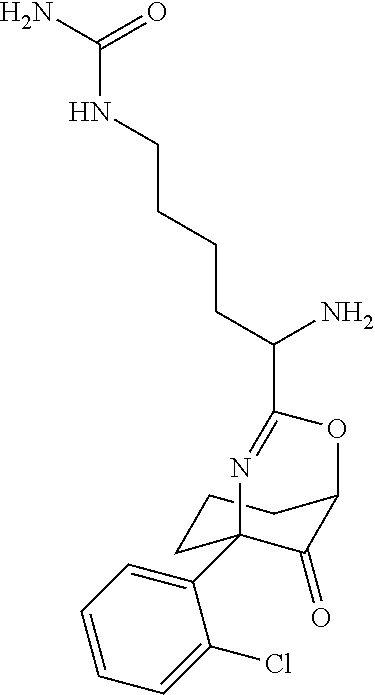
C1CC2(C3=CC=CC=C3Cl)C(=O)C(C1)OC(C(CCCCNC(N)=O)N)=N2
